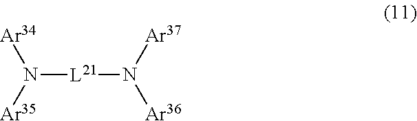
N([L21]N([Ar37])[Ar36])([Ar34])[Ar35]
